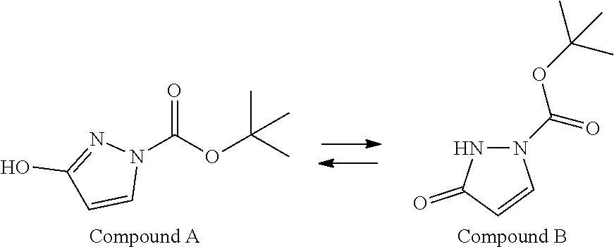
C1(O)=NN(C(OC(C)(C)C)=O)C=C1.N1(C(OC(C)(C)C)=O)NC(=O)C=C1
